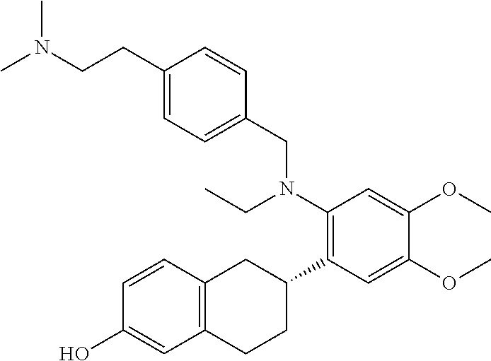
C(CC1=CC=C(CN(C2=C(C3CC4=C(CC3)C=C(O)C=C4)C=C(OC)C(OC)=C2)CC)C=C1)N(C)C
